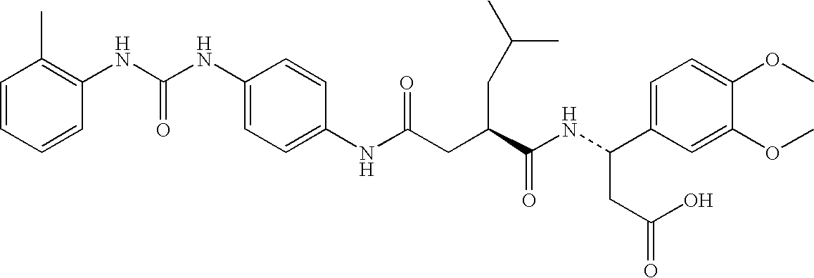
C1=C(NC(CC(C(NC(C2=CC=C(OC)C(OC)=C2)CC(=O)O)=O)CC(C)C)=O)C=CC(NC(NC2=C(C)C=CC=C2)=O)=C1
